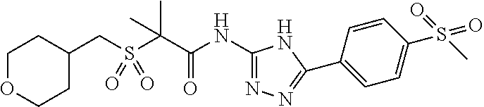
C(S(C(C(NC1=NN=C(C2=CC=C(S(C)(=O)=O)C=C2)N1)=O)(C)C)(=O)=O)C1CCOCC1
